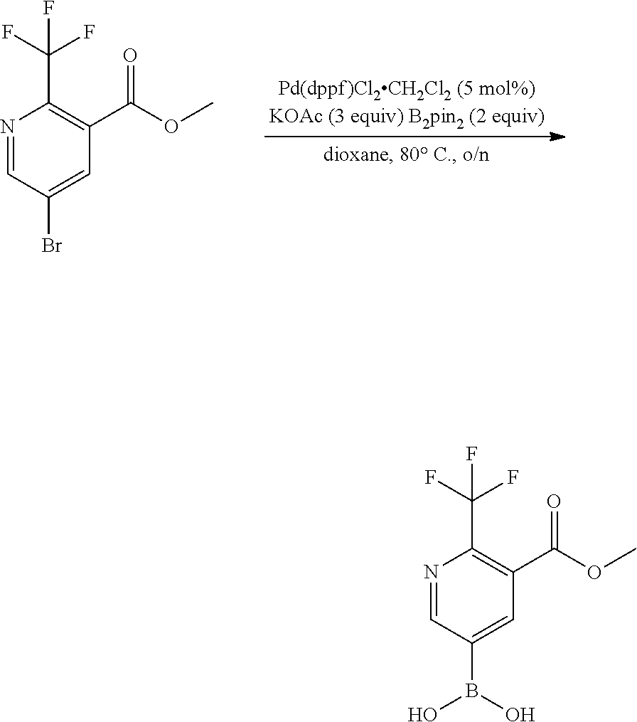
N1=CC(Br)=CC(C(OC)=O)=C1C(F)(F)F.N1=CC(B(O)O)=CC(C(OC)=O)=C1C(F)(F)F
